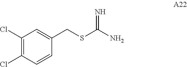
C1(CSC(N)=N)=CC(Cl)=C(Cl)C=C1
